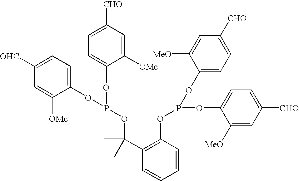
C1([OHC])=CC=C(OP(OC2=CC=C([CHO])C=C2[OMe])OC(C2=C(OP(OC3=CC=C([CHO])C=C3[MeO])OC3=CC=C([CHO])C=C3[MeO])C=CC=C2)(C)C)C([OMe])=C1
